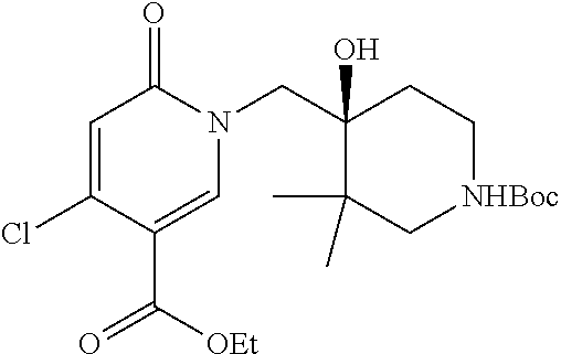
C1=C(Cl)C(C([OEt])=O)=CN(CC2(O)C(C)(C)C[NHBoc]CC2)C1=O
